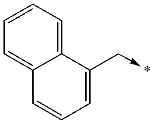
C1=CC=C2C(=C1)C=CC=C2C->*
